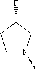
C1N(->*)CC(F)C1
